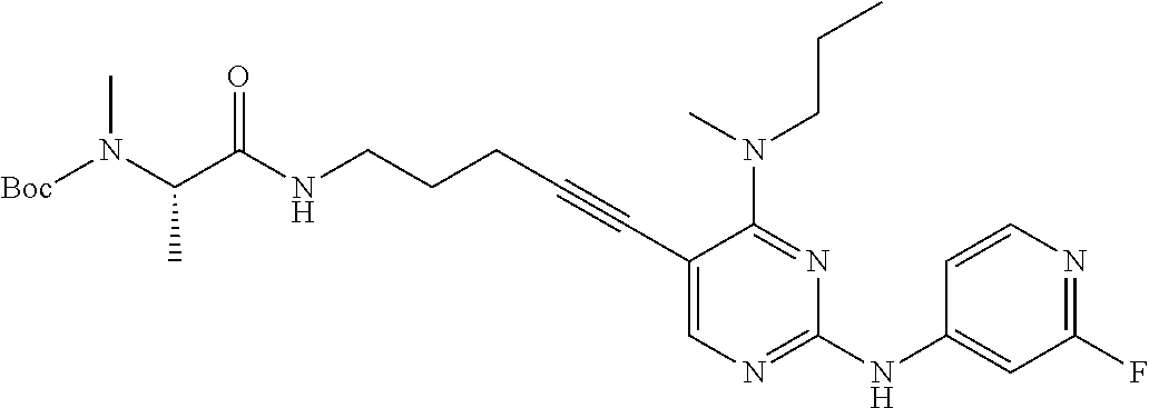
N(CCCC#CC1=CN=C(NC2=CC(F)=NC=C2)N=C1N(CCC)C)C(C(N([Boc])C)C)=O
